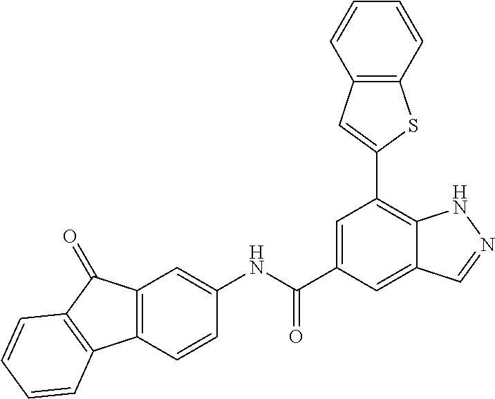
C1=C(C(NC2=CC3=C(C=C2)C2=C(C3=O)C=CC=C2)=O)C=C2C(=C1C1=CC3=C(S1)C=CC=C3)NN=C2
